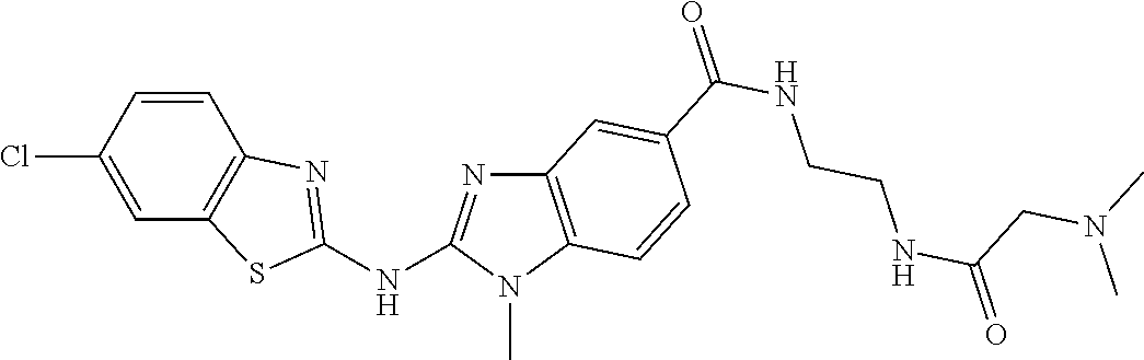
ClC1=CC2=C(C=C1)N=C(NC1=NC3=C(N1C)C=CC(C(NCCNC(=O)CN(C)C)=O)=C3)S2
